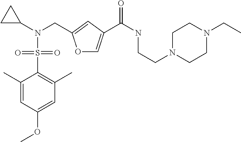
C1(C)=CC(OC)=CC(C)=C1S(N(C1CC1)CC1=CC(C(NCCN2CCN(CC)CC2)=O)=CO1)(=O)=O
